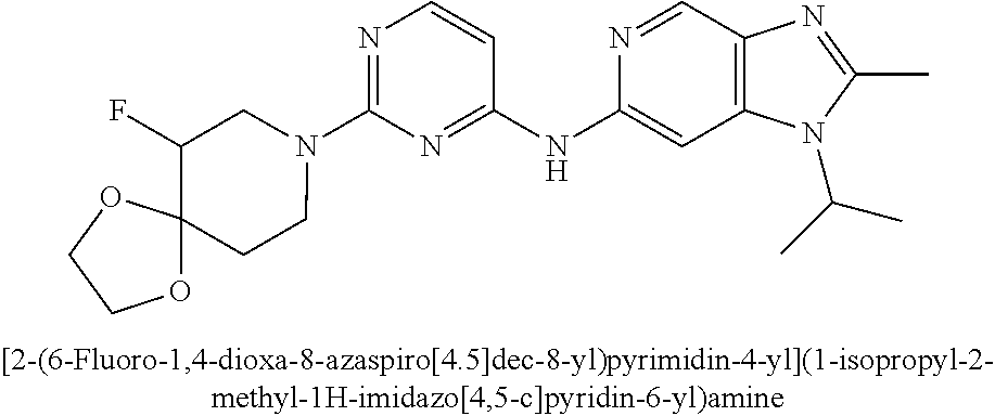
CC1=NC2=C(N1C(C)C)C=C(NC1=NC(N3CC(F)C4(CC3)OCCO4)=NC=C1)N=C2
